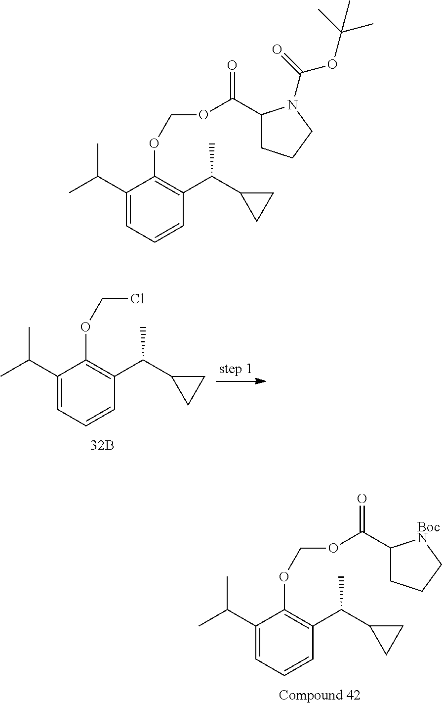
C1(C(C)C)=CC=CC(C(C2CC2)C)=C1OCOC(=O)C1CCC[BocN]1.C1(C(C)C)=CC=CC(C(C2CC2)C)=C1OCCl.C1(C(C)C)=CC=CC(C(C2CC2)C)=C1OCOC(=O)C1CCCN1C(OC(C)(C)C)=O
